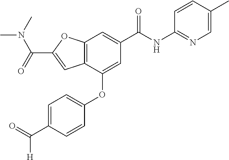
C12=C(C(OC3=CC=C(C(=O)[H])C=C3)=CC(C(NC3=NC=C(C)C=C3)=O)=C1)C=C(C(N(C)C)=O)O2
